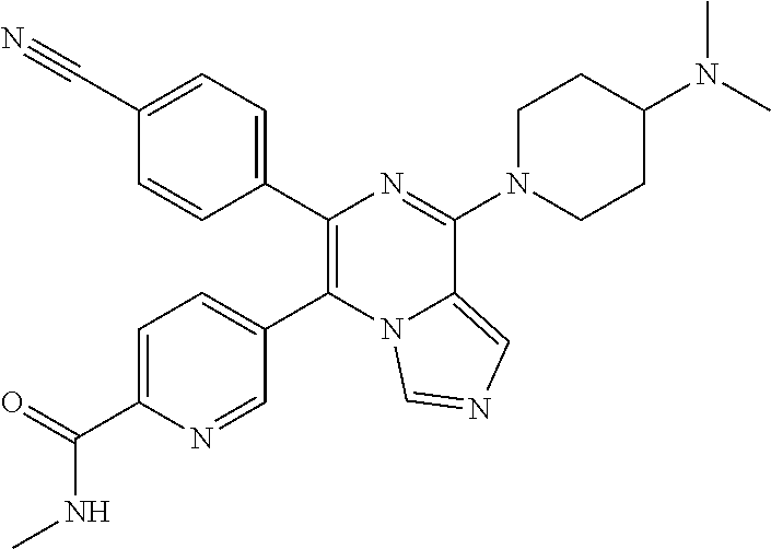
C1=C(C(=O)NC)N=CC(C2=C(C3=CC=C(C#N)C=C3)N=C(N3CCC(N(C)C)CC3)C3=CN=CN23)=C1
